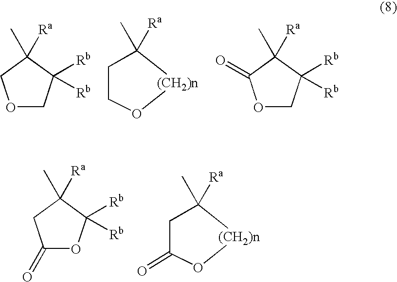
O1CC([Rb])([Rb])C(C)([Ra])C1.C1CC([Ra])(C)[(CH2)n]O1.O1CC([Rb])([Rb])C(C)([Ra])C1=O.C1(=O)OC([Rb])([Rb])C(C)([Ra])C1.C1(=O)CC([Ra])(C)[(CH2)n]O1
